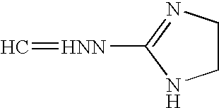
C1CN=C([HNN]=C)N1
